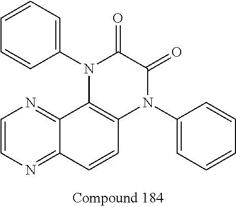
C1=CN=C2C(=N1)C1=C(C=C2)N(C2=CC=CC=C2)C(=O)C(=O)N1C1=CC=CC=C1
